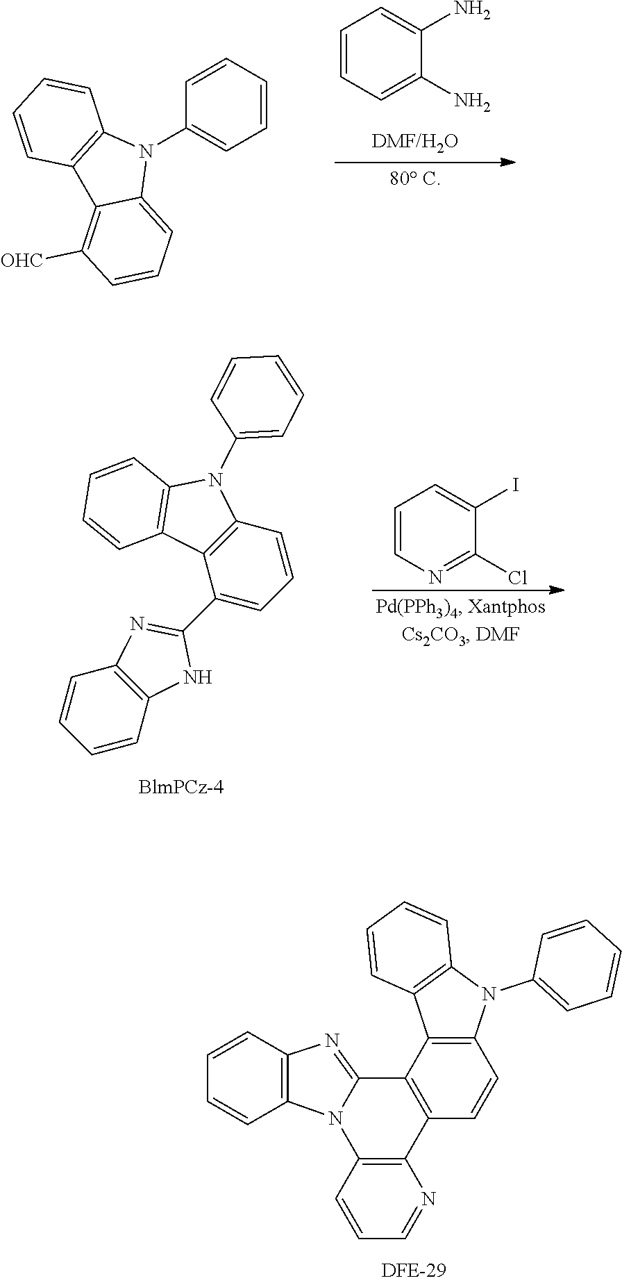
C1=CC=C(N)C(N)=C1.C1=CC=CC=C1N1C2=C(C3=C([OHC])C=CC=C13)C=CC=C2.C1=CN=C(Cl)C(I)=C1.C1(C2=NC3=C(N2)C=CC=C3)=CC=CC2=C1C1=C(N2C2=CC=CC=C2)C=CC=C1.C12=C(C=CC=N1)N1C3=C(C=CC=C3)N=C1C1=C2C=CC2=C1C1=C(N2C2=CC=CC=C2)C=CC=C1
